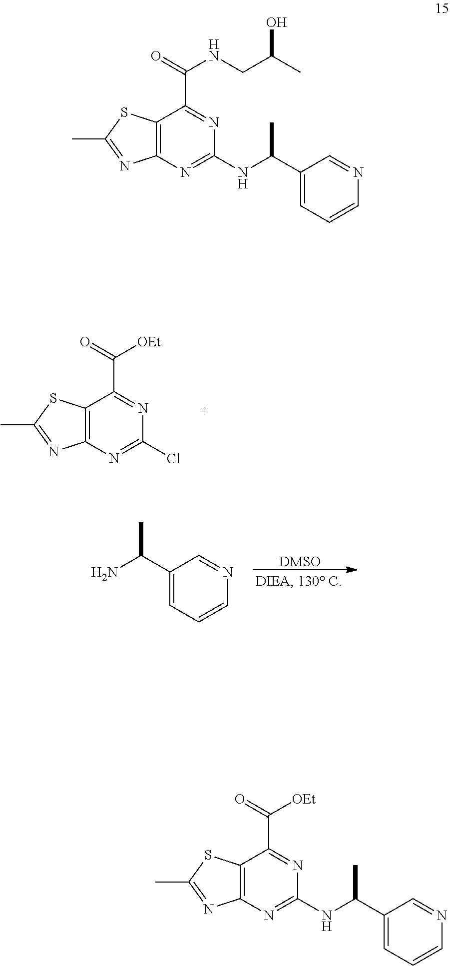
C12=C(N=C(Cl)N=C1C(=O)[OEt])N=C(C)S2.[DMSO].C1(C(N)C)=CC=CN=C1.C12=C(N=C(NC(C3=CC=CN=C3)C)N=C1C(=O)[OEt])N=C(C)S2.C12=C(N=C(NC(C3=CC=CN=C3)C)N=C1C(=O)NCC(C)O)N=C(C)S2
